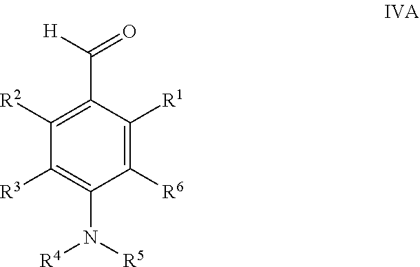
C1([R6])=C([R1])C(C(=O)[H])=C([R2])C([R3])=C1N([R5])[R4]
